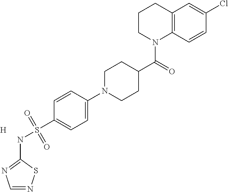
C12=C(C=CC(Cl)=C1)N(C(C1CCN(C3=CC=C(S(NC4=NC=NS4)(=O)=O)C=C3)CC1)=O)CCC2.[H]
